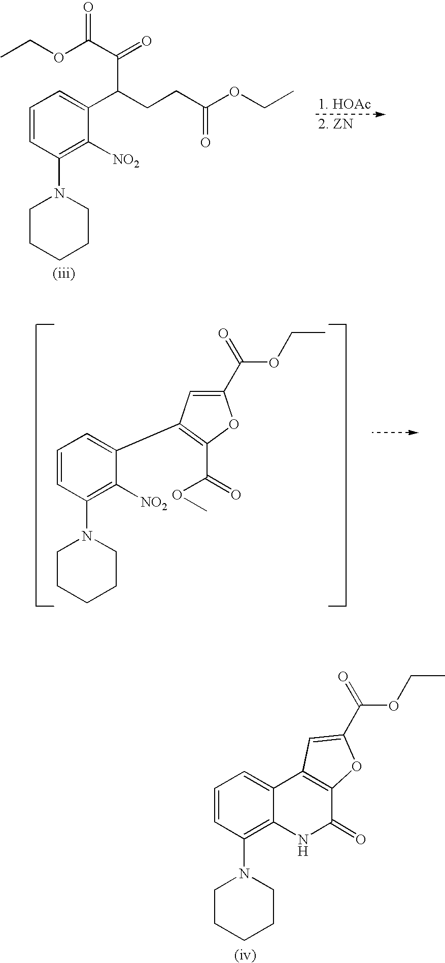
C1=CC(N2CCCCC2)=C([NO2])C(C(C(=O)C(OCC)=O)CCC(OCC)=O)=C1.C1=CC(N2CCCCC2)=C([NO2])C(C2=C(C(OC)=O)OC(C(OCC)=O)=C2)=C1.C1=CC(N2CCCCC2)=C2C(=C1)C1=C(C(=O)N2)OC(C(OCC)=O)=C1
